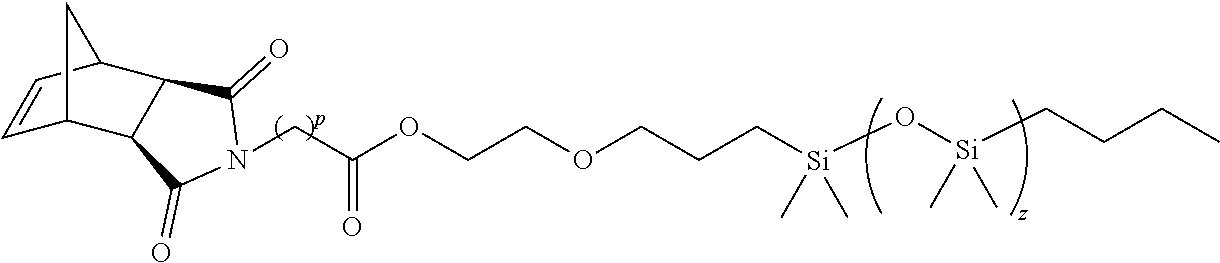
C1=CC2C3C(C1C2)C(=O)N(CC(OCCOCCC[Si](O[Si](CCCC)(C)C)(C)C)=O)C3=O
